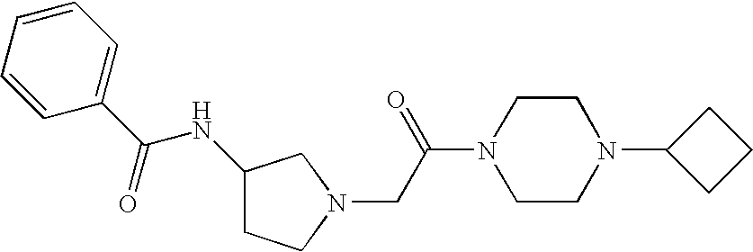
C1(C(NC2CCN(CC(N3CCN(C4CCC4)CC3)=O)C2)=O)=CC=CC=C1
